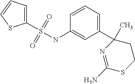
C1(S(NC2=CC(C3(C)CCSC(N)=N3)=CC=C2)(=O)=O)=CC=CS1
